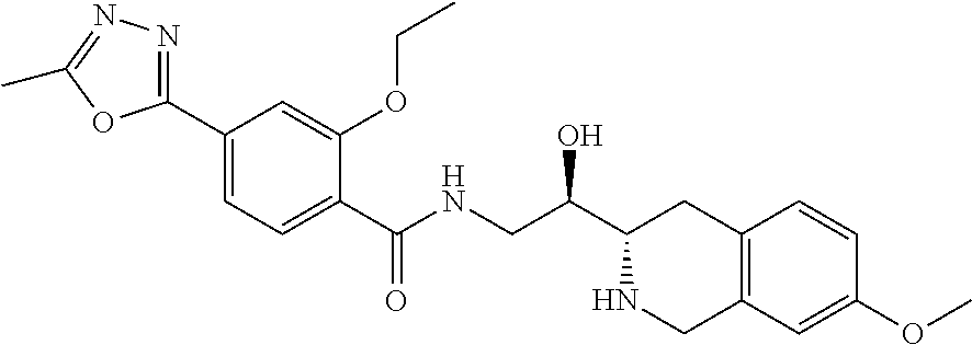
C1(C2=NN=C(C)O2)=CC=C(C(=O)NCC(C2NCC3=C(C2)C=CC(OC)=C3)O)C(OCC)=C1
